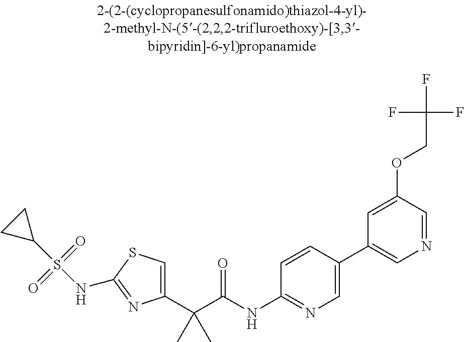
C1(C(C(NC2=NC=C(C3=CN=CC(OCC(F)(F)F)=C3)C=C2)=O)(C)C)=CSC(NS(C2CC2)(=O)=O)=N1
